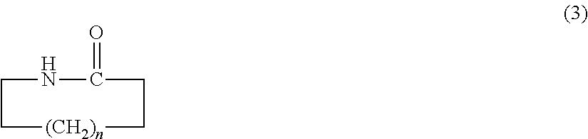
C1NC(=O)CC[(CH2)n]C1
